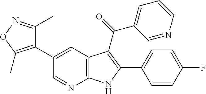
C1(C2=C(C)ON=C2C)=CC2=C(N=C1)NC(C1=CC=C(F)C=C1)=C2C(C1=CC=CN=C1)=O
